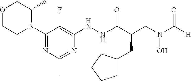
N1(C2=NC(C)=NC(NNC(C(CC3CCCC3)CN(O)C(=O)[H])=O)=C2F)C(C)COCC1
